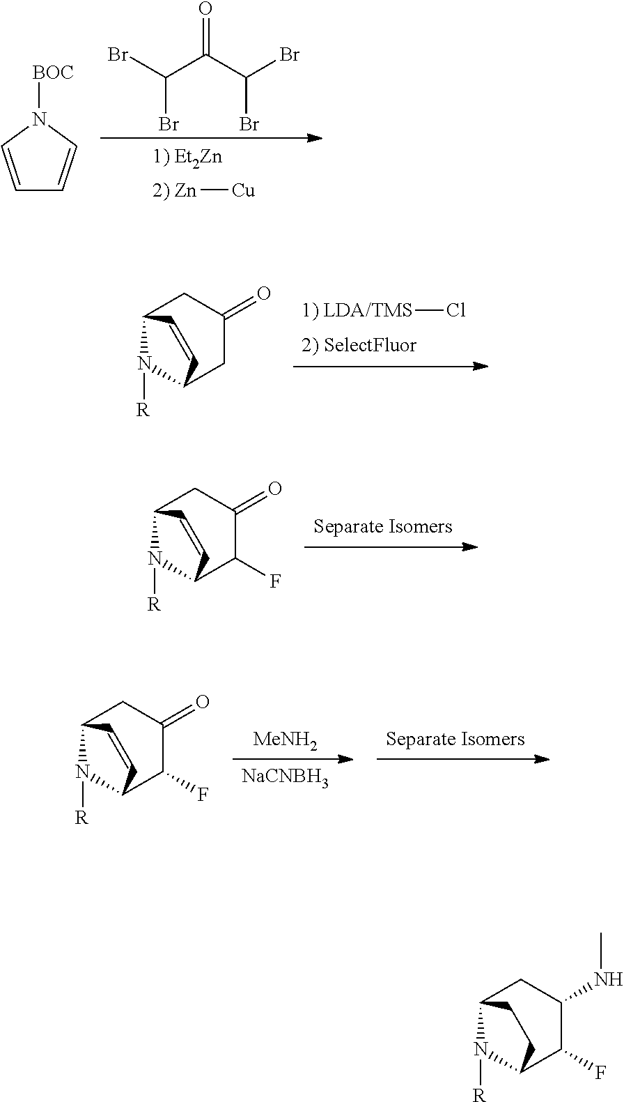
[2) Zn][Cu].O=C(C(Br)Br)C(Br)Br.C1=CN([BOC])C=C1.C1C2N([R])C(CC1=O)C=C2.[1) LDA/TMS]Cl.C1C2N([R])C(C(F)C1=O)C=C2.[Separate Isomers].[MeNH2].[NaCNBH3].C1C2N([R])C(C(F)C1=O)C=C2.[Separate Isomers].C1C2N([R])C(C(F)C1NC)CC2
